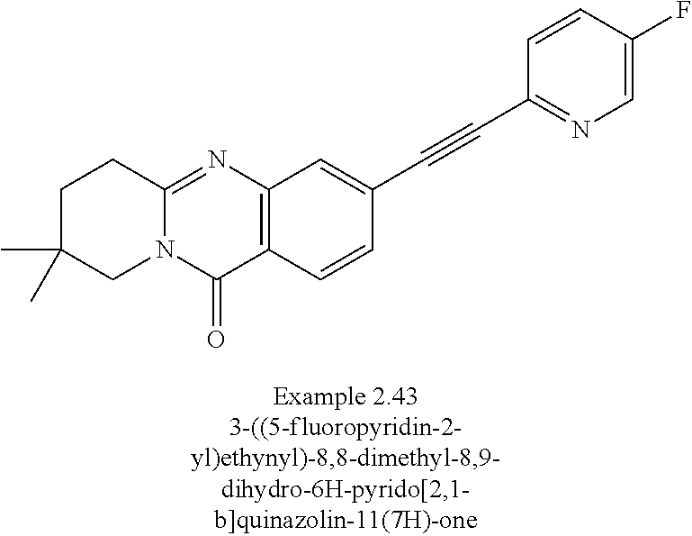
C1C(C)(C)CN2C(=NC3=C(C2=O)C=CC(C#CC2=NC=C(F)C=C2)=C3)C1
